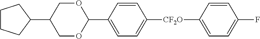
C1OC(C2=CC=C([CF2O]C3=CC=C(F)C=C3)C=C2)OCC1C1CCCC1
